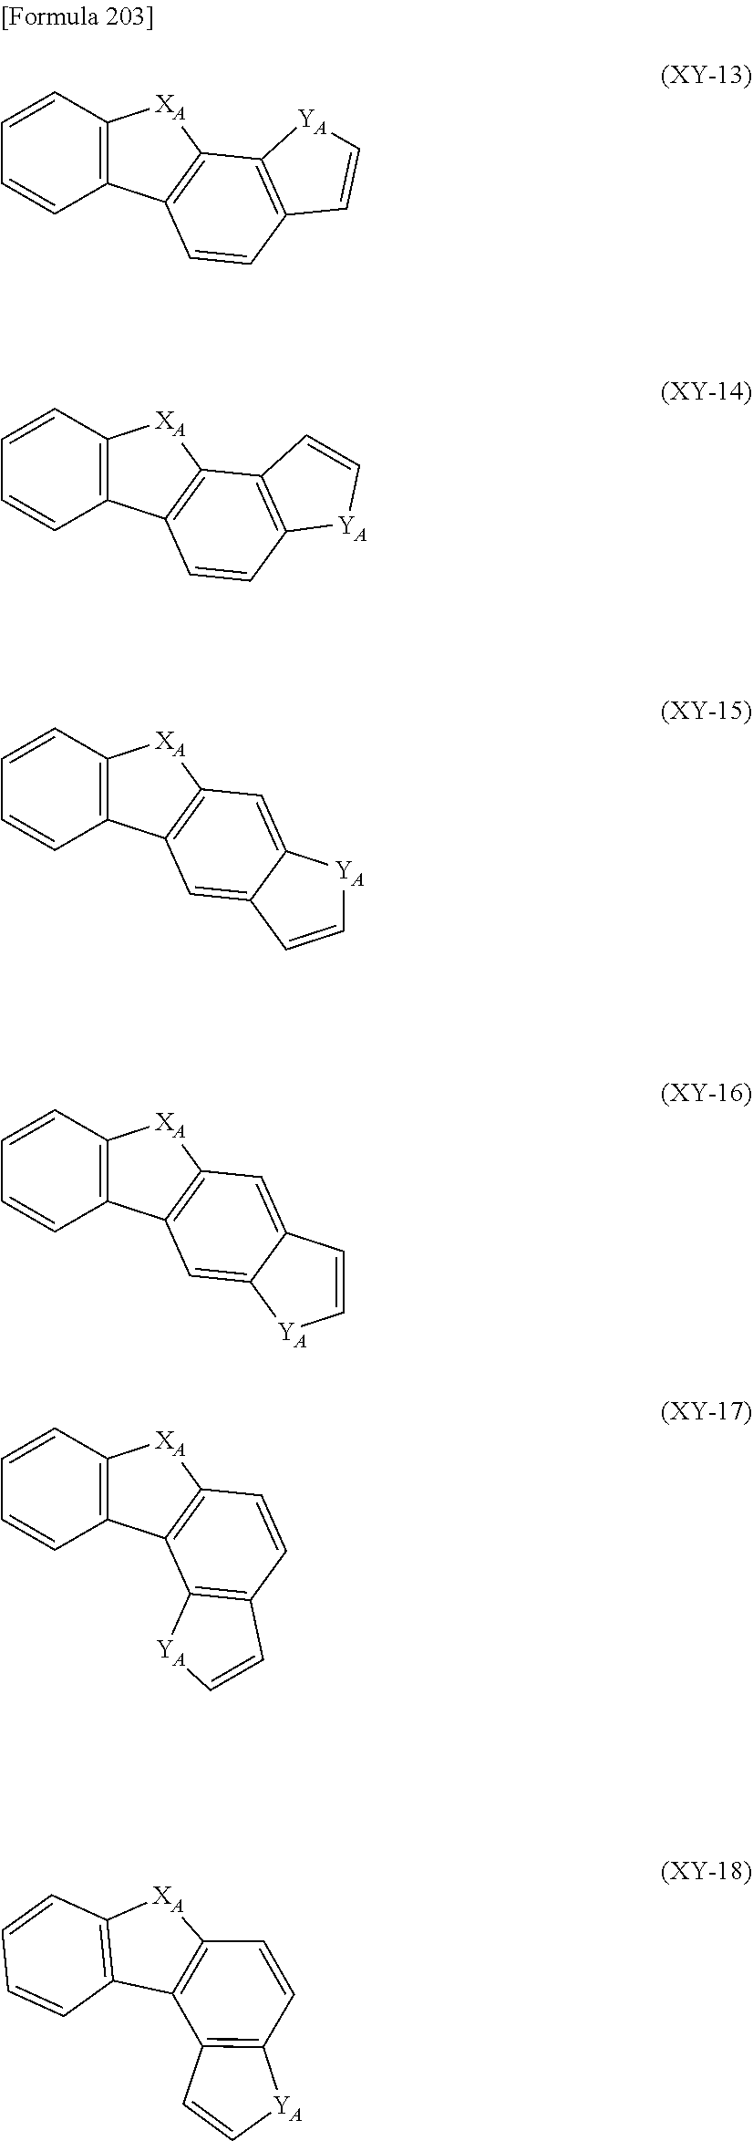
C1=CC2=C(C=C1)C1=C([XA]2)C2=C(C=C1)C=C[YA]2.C1=CC2=C(C=C1)C1=C([XA]2)C=C2C(=C1)C=C[YA]2.C1=CC2=C(C=C1)C1=C([XA]2)C=C2C(=C1)[YA]C=C2.C1=CC2=C(C=C1)C1=C([XA]2)C=CC2=C1[YA]C=C2.C1=CC2=C(C=C1)C1=C([XA]2)C=CC2=C1C=C[YA]2.C1=CC2=C(C=C1)C1=C([XA]2)C2=C(C=C1)[YA]C=C2
